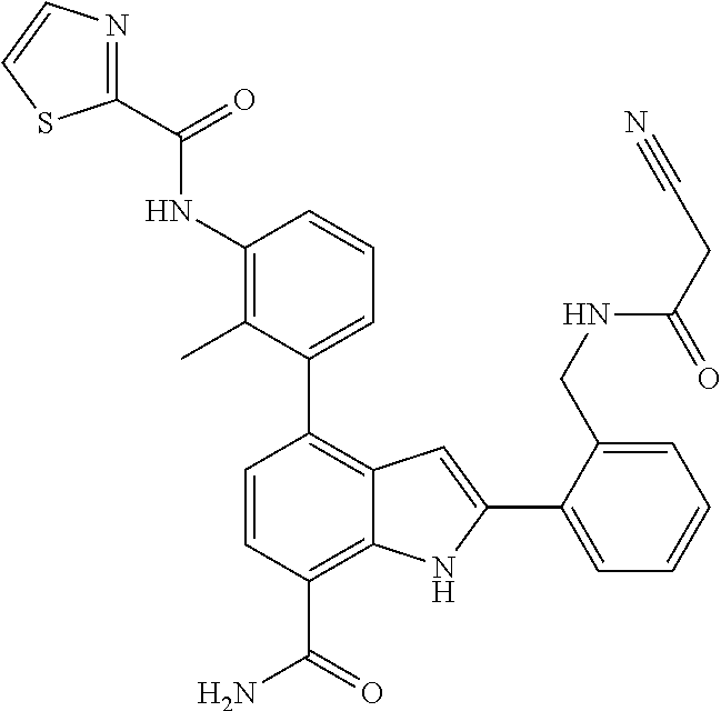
C1(C2=CC=CC(NC(C3=NC=CS3)=O)=C2C)=C2C(=C(C(N)=O)C=C1)NC(C1=CC=CC=C1CNC(CC#N)=O)=C2
